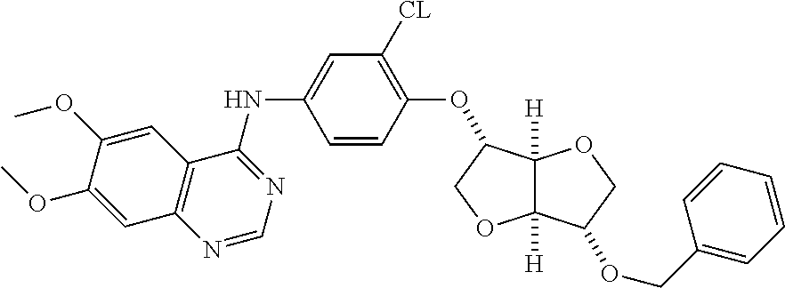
C1=C(NC2=NC=NC3=C2C=C(OC)C(OC)=C3)C=CC(OC2C3([H])C([H])(OC2)C(OCC2=CC=CC=C2)CO3)=C1[CL]
